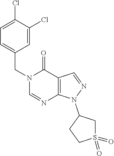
C1=C(Cl)C(Cl)=CC=C1CN1C=NC2=C(C1=O)C=NN2C1CCS(=O)(=O)C1
